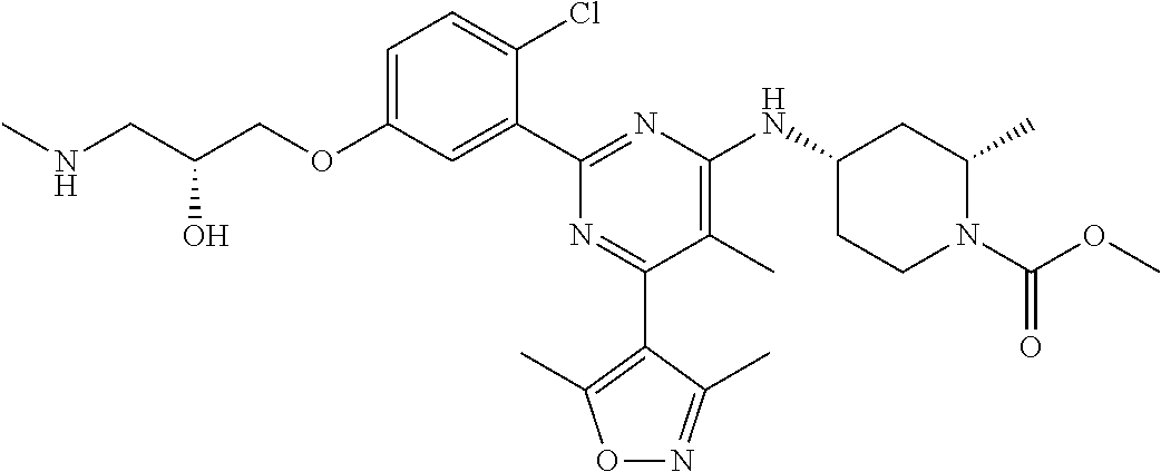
C1=C(OCC(CNC)O)C=C(C2=NC(NC3CCN(C(OC)=O)C(C)C3)=C(C)C(C3=C(C)ON=C3C)=N2)C(Cl)=C1
